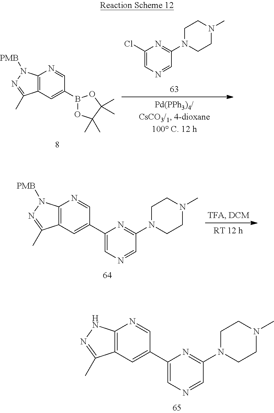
C12=C(C=C(C3=CN=CC(N4CCN(C)CC4)=N3)C=N1)C(C)=NN2.C1(Cl)=CN=CC(N2CCN(C)CC2)=N1.C12=C(C=C(B3OC(C)(C)C(C)(C)O3)C=N1)C(C)=NN2[PMB].C12=C(C=C(C3=CN=CC(N4CCN(C)CC4)=N3)C=N1)C(C)=NN2[PMB]
